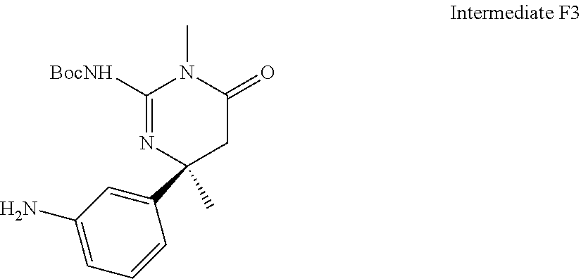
C1(C2(C)N=C([BocNH])N(C)C(=O)C2)=CC(N)=CC=C1
